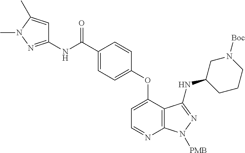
C1=C(OC2=CC=C(C(NC3=NN(C)C(C)=C3)=O)C=C2)C2=C(N=C1)N([PMB])N=C2NC1CCCN([Boc])C1
